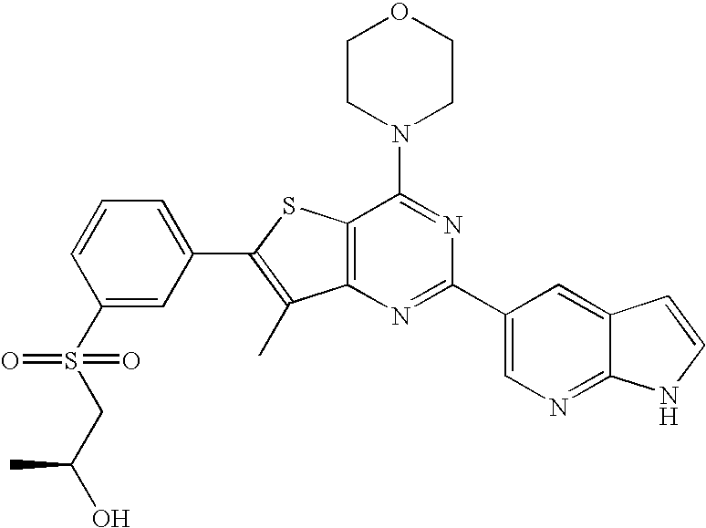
C1CN(C2=NC(C3=CN=C4C(=C3)C=CN4)=NC3=C2SC(C2=CC=CC(S(CC(O)C)(=O)=O)=C2)=C3C)CCO1
